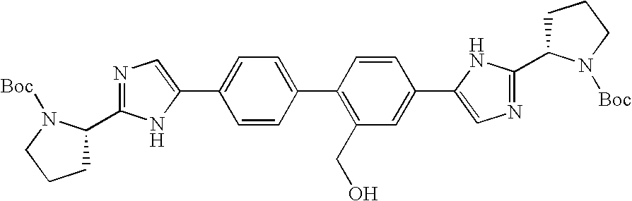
C1=CC(C2=C(CO)C=C(C3=CN=C(C4CCCN4[Boc])N3)C=C2)=CC=C1C1=CN=C(C2CCCN2[Boc])N1
